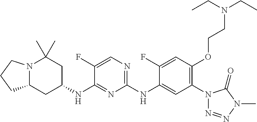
N12C(CC(NC3=NC(NC4=CC(N5N=NN(C)C5=O)=C(OCCN(CC)CC)C=C4F)=NC=C3F)CC1(C)C)CCC2
